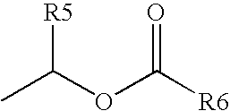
CC(OC([R6])=O)[R5]
